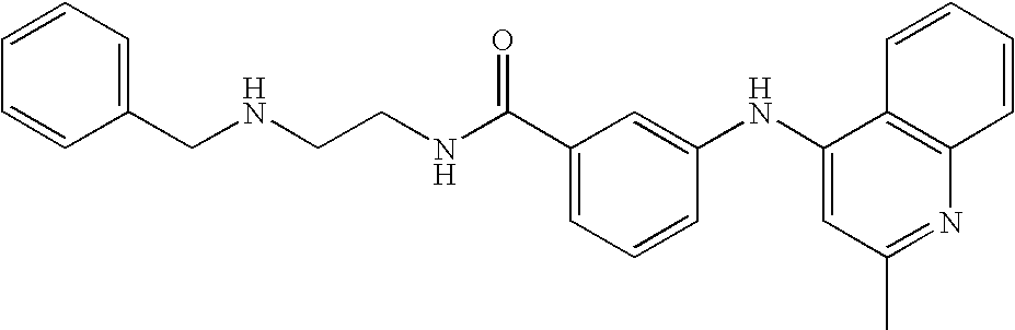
N(CCNC(C1=CC=CC(NC2=CC(C)=NC3=C2C=CC=C3)=C1)=O)CC1=CC=CC=C1
